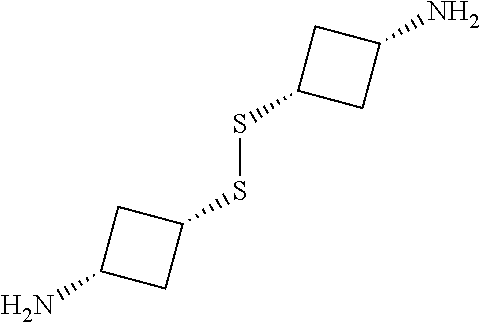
NC1CC(SSC2CC(N)C2)C1
